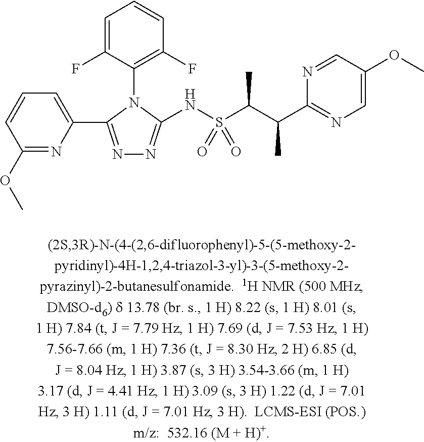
C1(OC)=NC(C2=NN=C(NS(C(C(C3=NC=C(OC)C=N3)C)C)(=O)=O)N2C2=C(F)C=CC=C2F)=CC=C1
